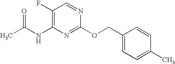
C1(F)=C(NC(C)=O)N=C(OCC2=CC=C(C)C=C2)N=C1
